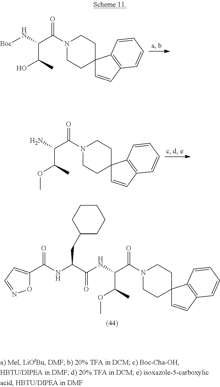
N1(C(=O)C(C(OC)C)NC(C(NC(C2=CC=NO2)=O)CC2CCCCC2)=O)CCC2(CC1)C=CC1=C2C=CC=C1.N1(C(=O)C(C(O)C)N[Boc])CCC2(CC1)C=CC1=C2C=CC=C1.N1(C(=O)C(C(OC)C)N)CCC2(CC1)C=CC1=C2C=CC=C1
